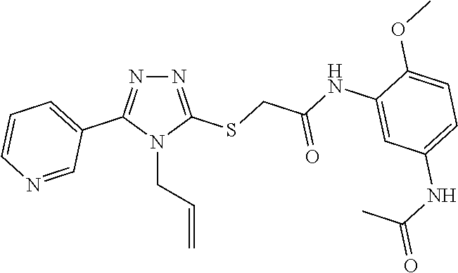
N1=C(SCC(NC2=CC(NC(=O)C)=CC=C2OC)=O)N(CC=C)C(C2=CC=CN=C2)=N1
